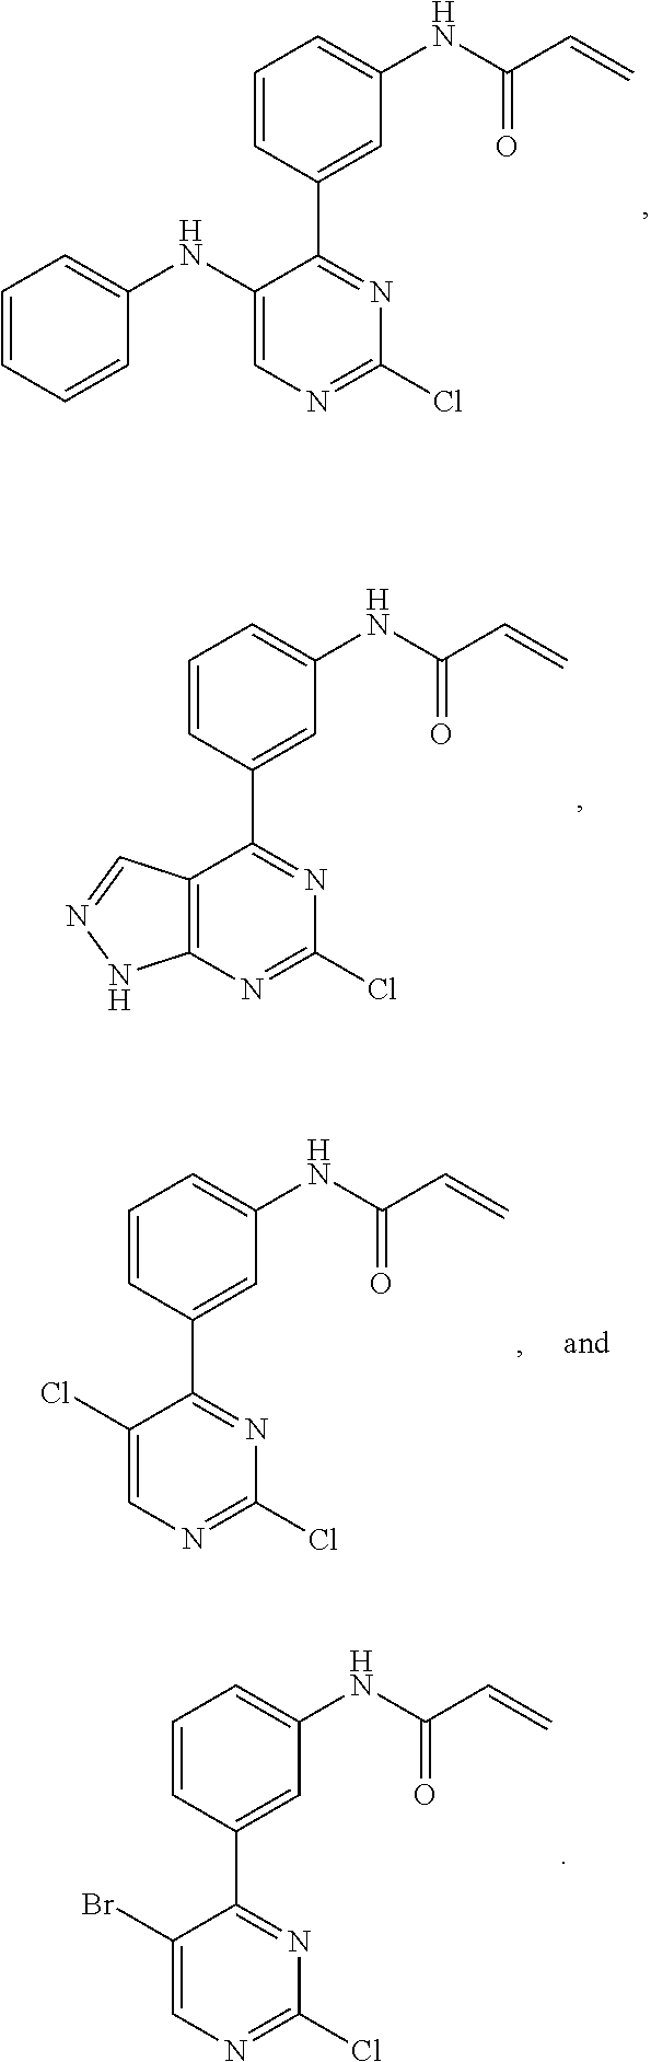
N1=C(Cl)N=C(C2=CC(NC(C=C)=O)=CC=C2)C(NC2=CC=CC=C2)=C1.C12=C(N=C(Cl)N=C1C1=CC(NC(C=C)=O)=CC=C1)NN=C2.N1=C(Cl)N=C(C2=CC(NC(C=C)=O)=CC=C2)C(Br)=C1.N1=C(Cl)N=C(C2=CC(NC(C=C)=O)=CC=C2)C(Cl)=C1
